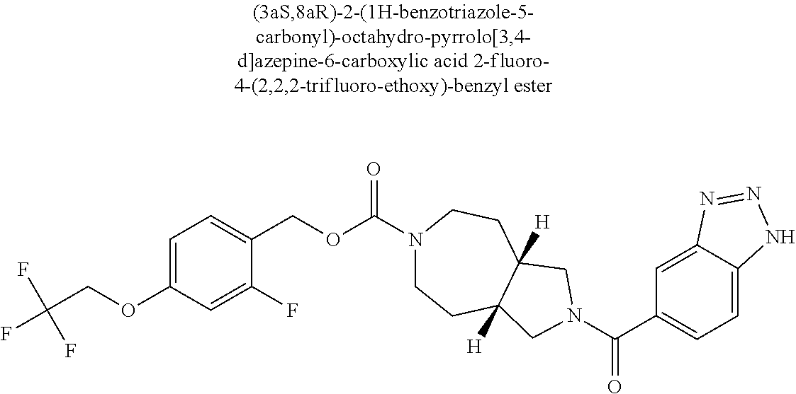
C1(COC(=O)N2CCC3([H])C([H])(CC2)CN(C(=O)C2=CC=C4C(=C2)N=NN4)C3)=CC=C(OCC(F)(F)F)C=C1F
